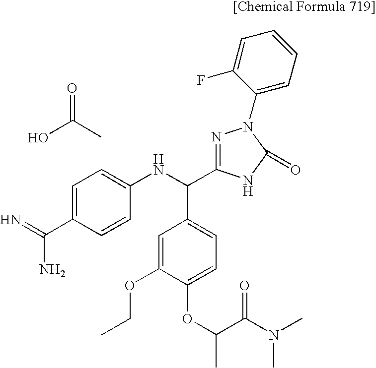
OC(C)=O.C1=C(C(N)=N)C=CC(NC(C2=CC=C(OC(C)C(N(C)C)=O)C(OCC)=C2)C2=NN(C3=CC=CC=C3F)C(=O)N2)=C1
